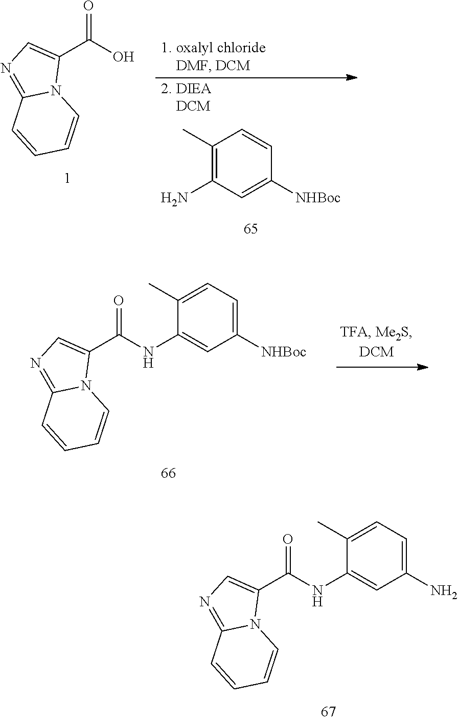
C1(C(=O)NC2=CC(N)=CC=C2C)=CN=C2N1C=CC=C2.C1(C(O)=O)=CN=C2N1C=CC=C2.C1(C)=C(N)C=C([NHBoc])C=C1.C1(C(=O)NC2=CC([NHBoc])=CC=C2C)=CN=C2N1C=CC=C2
